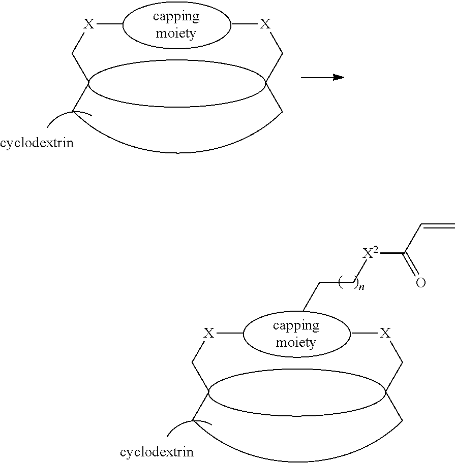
C[X]CCC.C[X]CCC.C[X]CCC.C[X]CCC.CCC[X2]C(C=C)=O
